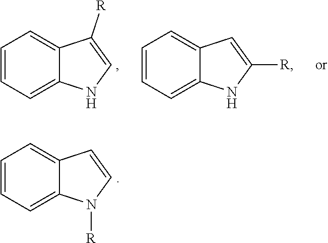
C1=CC=C2C(=C1)C([R])=CN2.C1=CC=C2C(=C1)C=C([R])N2.C1=CC=C2C(=C1)C=CN2[R]
